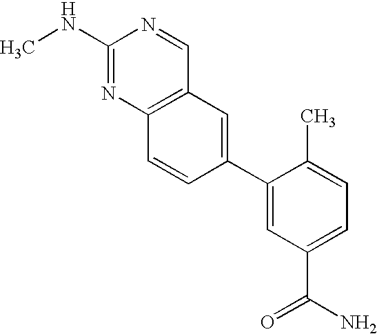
C1(NC)=NC2=C(C=N1)C=C(C1=CC(C(N)=O)=CC=C1C)C=C2
